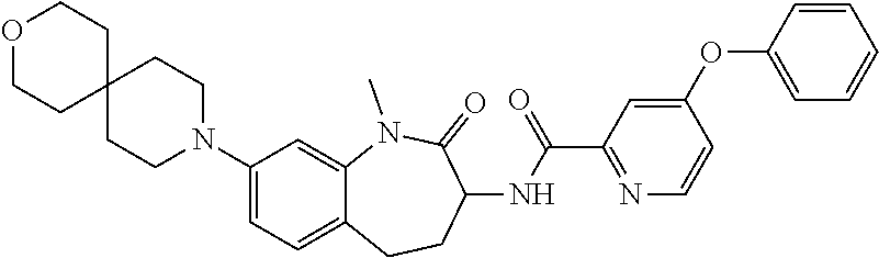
C1=C(N2CCC3(CC2)CCOCC3)C=C2C(=C1)CCC(NC(C1=NC=CC(OC3=CC=CC=C3)=C1)=O)C(=O)N2C
